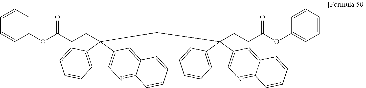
C12=C(C(CCC(=O)OC3=CC=CC=C3)(CC3(CCC(=O)OC4=CC=CC=C4)C4=C(C5=C3C=CC=C5)N=C3C(=C4)C=CC=C3)C3=C1N=C1C(=C3)C=CC=C1)C=CC=C2
